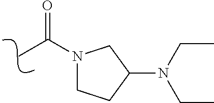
C(C)(N1CCC(N(CC)CC)C1)=O
